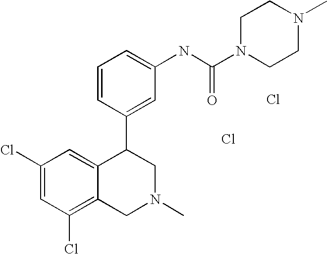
C1(Cl)=CC(Cl)=C2C(=C1)C(C1=CC(NC(=O)N3CCN(C)CC3)=CC=C1)CN(C)C2.Cl.Cl
